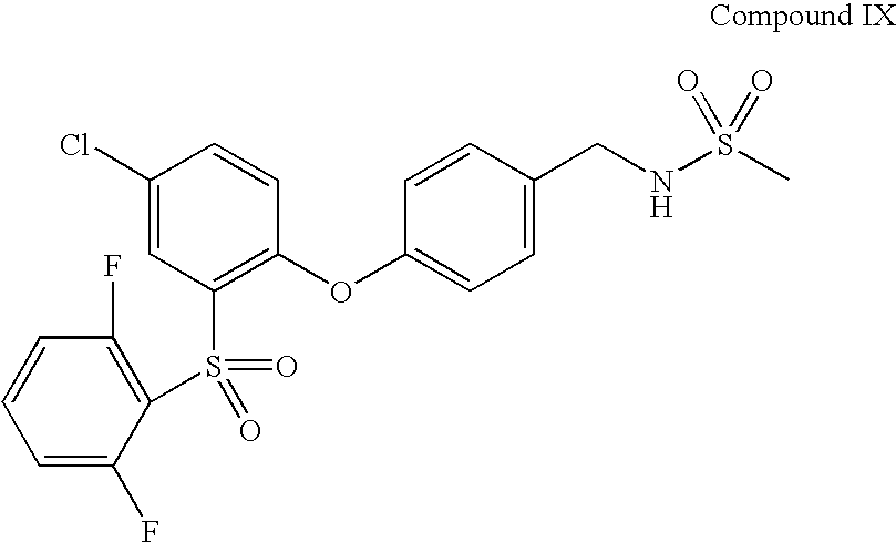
C1(S(=O)(C2=C(F)C=CC=C2F)=O)=C(OC2=CC=C(CNS(C)(=O)=O)C=C2)C=CC(Cl)=C1
